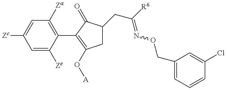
C1=C([Ze])C(C2=C(O[A])CC(CC(=NOCC3=CC=CC(Cl)=C3)[R6])C2=O)=C([Za])C=C1[Zc]
